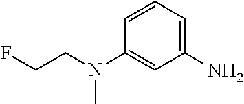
C(CN(C1=CC(N)=CC=C1)C)F
